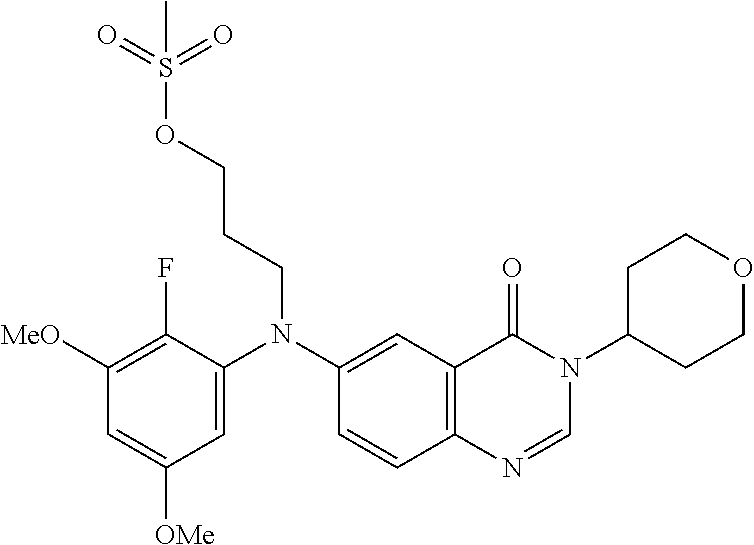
C1([MeO])=C(F)C(N(C2=CC3=C(C=C2)N=CN(C2CCOCC2)C3=O)CCCOS(=O)(=O)C)=CC([OMe])=C1
